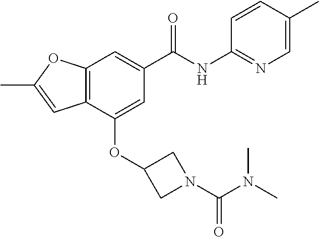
C12=C(C(OC3CN(C(N(C)C)=O)C3)=CC(C(NC3=NC=C(C)C=C3)=O)=C1)C=C(C)O2
